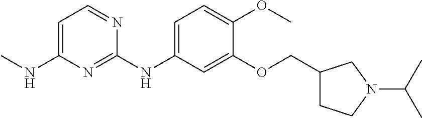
C1=C(NC)N=C(NC2=CC=C(OC)C(OCC3CCN(C(C)C)C3)=C2)N=C1
